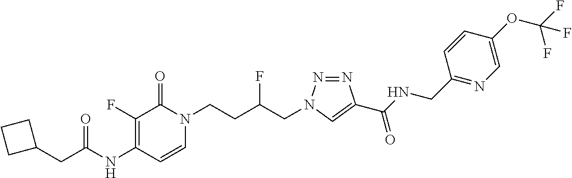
C1(NC(=O)CC2CCC2)=C(F)C(=O)N(CCC(CN2N=NC(C(NCC3=NC=C(OC(F)(F)F)C=C3)=O)=C2)F)C=C1
